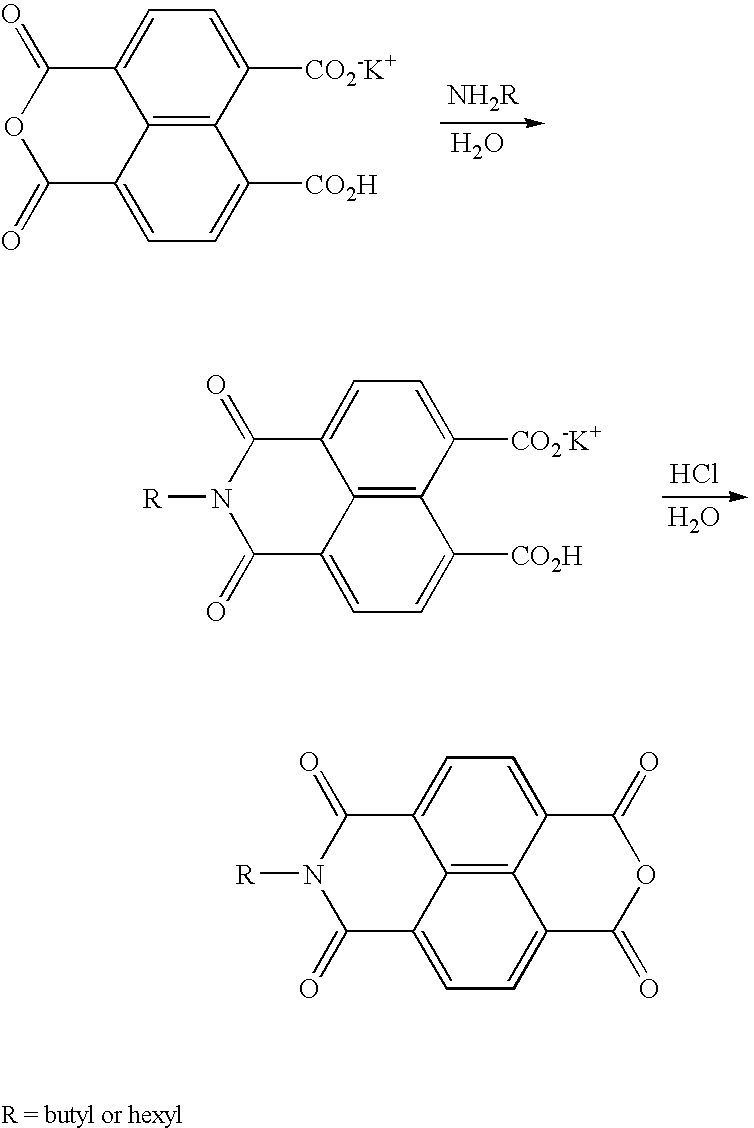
C12=CC=C([CO2-K+])C3=C1C(=CC=C3[CO2H])C(=O)OC2=O.[NH2R].O.C12=C3C([CO2-K+])=CC=C1C(=O)N([R])C(=O)C2=CC=C3[CO2H].Cl.O.C12=CC=C3C4=C1C(=CC=C4C(=O)OC3=O)C(=O)N([R])C2=O
